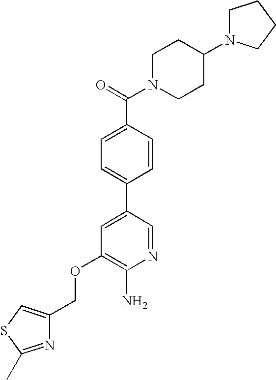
C(OC1=C(N)N=CC(C2=CC=C(C(=O)N3CCC(N4CCCC4)CC3)C=C2)=C1)C1=CSC(C)=N1
